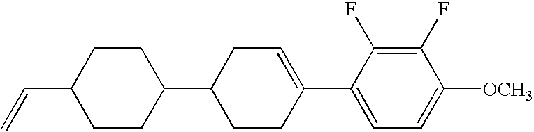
C1CC(C=C)CCC1C1CCC(C2=CC=C([OCH3])C(F)=C2F)=CC1
